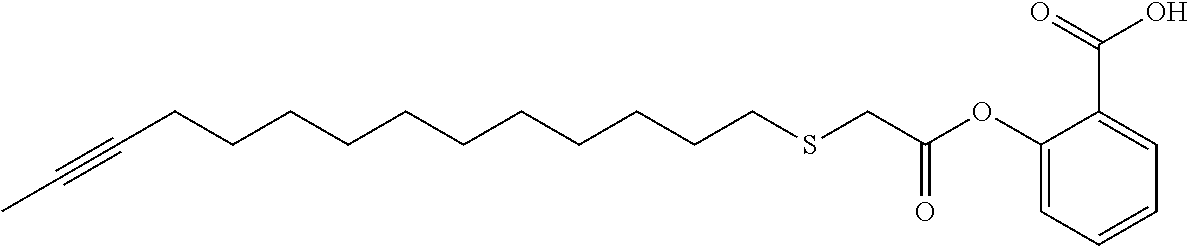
C(CCCCCCCCCCCSCC(OC1=CC=CC=C1C(=O)O)=O)#CC
